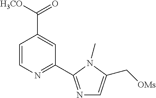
C1=CN=C(C2=NC=C(C[OMs])N2C)C=C1C([H3CO])=O
